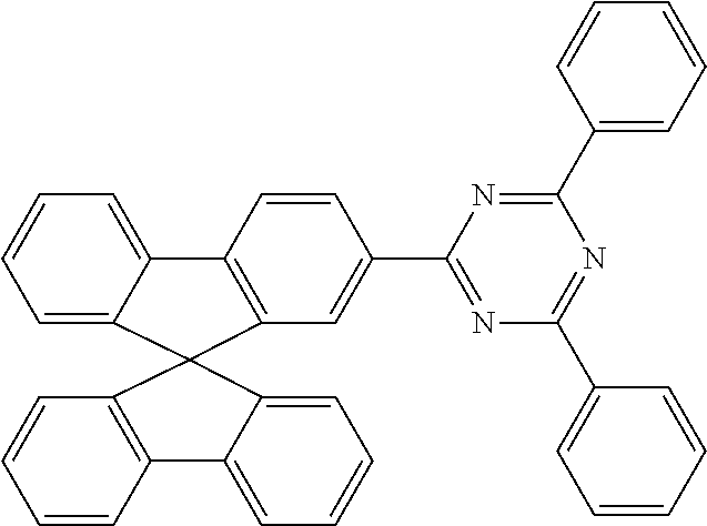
C1=CC2=C(C=C1)C1(C3=CC=CC=C23)C2=CC=CC=C2C2=C1C=C(C1=NC(C3=CC=CC=C3)=NC(C3=CC=CC=C3)=N1)C=C2
